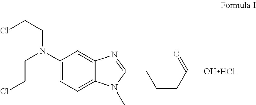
C1(N(CCCl)CCCl)=CC=C2C(=C1)N=C(CCCC(O)=O)N2C.[HCl]
